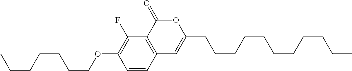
C1=CC2=C(C(F)=C1OCCCCCCC)C(=O)OC(CCCCCCCCCCC)=C2
